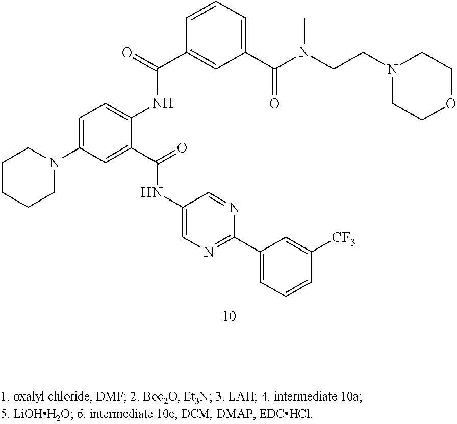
C1CCCN(C2=CC=C(NC(C3=CC(C(N(CCN4CCOCC4)C)=O)=CC=C3)=O)C(C(=O)NC3=CN=C(C4=CC=CC([CF3])=C4)N=C3)=C2)C1
